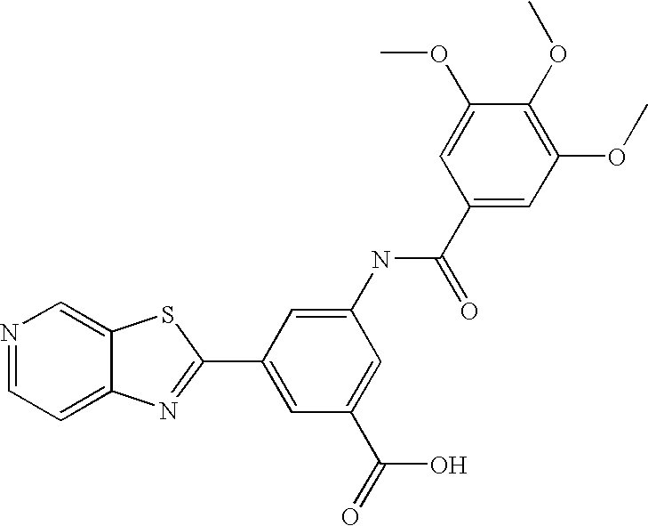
N1=CC=C2C(=C1)SC(C1=CC(C(O)=O)=CC(NC(C3=CC(OC)=C(OC)C(OC)=C3)=O)=C1)=N2
